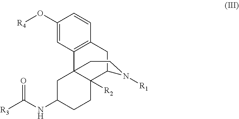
C1(O[R4])=CC2=C(C=C1)CC1C3([R2])C2(CC(NC([R3])=O)CC3)CCN1[R1]
